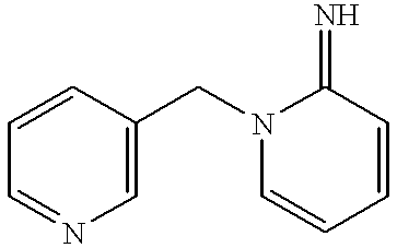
C1=CC(CN2C=CC=CC2=N)=CN=C1
